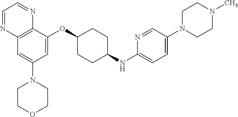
C12=C(C(OC3CCC(NC4=CC=C(N5CCN(C)CC5)C=N4)CC3)=CC(N3CCOCC3)=C1)N=CC=N2
